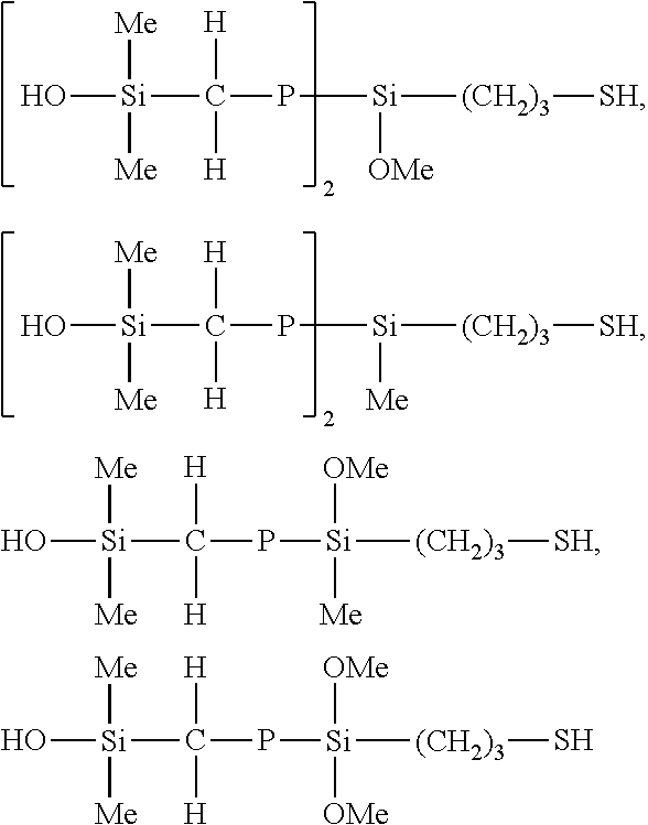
O[Si](C(P[Si]([(CH2)3][SH])[OMe])([H])[H])([Me])[Me].O[Si](C(P[Si]([(CH2)3][SH])[Me])([H])[H])([Me])[Me].O[Si](C(P[Si]([(CH2)3][SH])([Me])[OMe])([H])[H])([Me])[Me].O[Si](C(P[Si]([(CH2)3]S)([OMe])[OMe])([H])[H])([Me])[Me]
